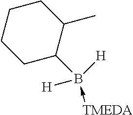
C1CCC(B([H])(-[TMEDA])[H])C(C)C1
